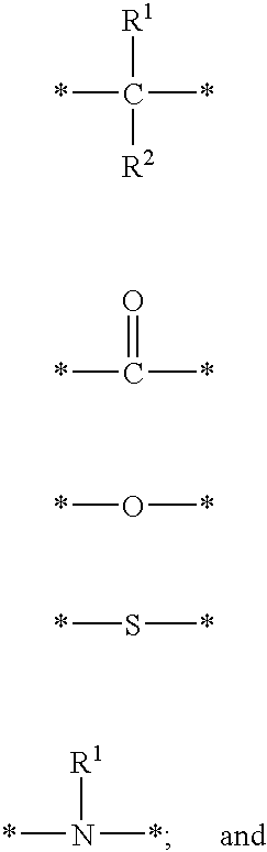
[R1]N(*)*.[R1]C([R2])(*)*.O=C(*)*.O(*)*.S(*)*
